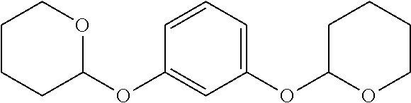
C1CCC(OC2=CC(OC3CCCCO3)=CC=C2)OC1
